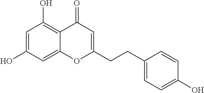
C1=C(O)C=C2C(=C1O)C(=O)C=C(CCC1=CC=C(O)C=C1)O2
